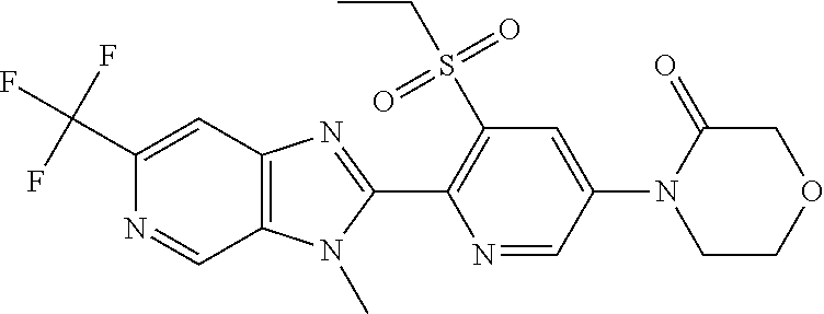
C1(C(F)(F)F)=CC2=C(C=N1)N(C)C(C1=C(S(CC)(=O)=O)C=C(N3CCOCC3=O)C=N1)=N2
